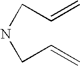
N(CC=C)CC=C
